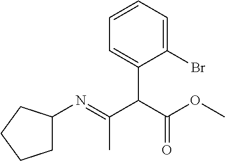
C1(Br)=CC=CC=C1C(C(OC)=O)C(=NC1CCCC1)C
